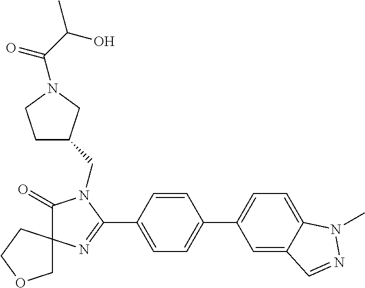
C1(=O)N(CC2CCN(C(C(O)C)=O)C2)C(C2=CC=C(C3=CC=C4C(=C3)C=NN4C)C=C2)=NC12COCC2
